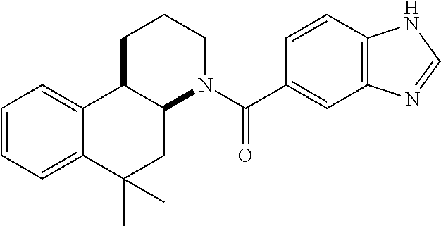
C1=CC=C2C(=C1)C1C(CC2(C)C)N(C(=O)C2=CC3=C(C=C2)NC=N3)CCC1
